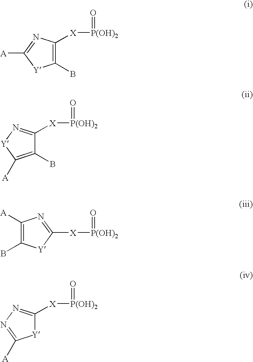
C1(B)=C([X][P(OH)2]=O)N=C([A])[Y]1.C1(B)=C([A])[Y]N=C1[X][P(OH)2]=O.C1([A])=C(B)[Y]C([X][P(OH)2]=O)=N1.[Y]1C([X][P(OH)2]=O)=NN=C1[A]
